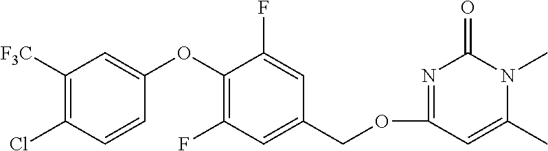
C1([F3C])=C(Cl)C=CC(OC2=C(F)C=C(COC3=NC(=O)N(C)C(C)=C3)C=C2F)=C1
